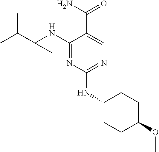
C1(NC(C(C)C)(C)C)=NC(NC2CCC(OC)CC2)=NC=C1C(N)=O
